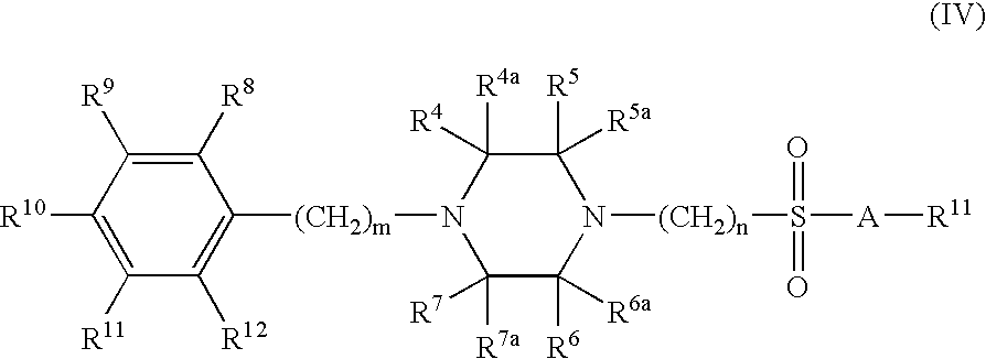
N1([(CH2)m]C2=C([R12])C([R11])=C([R10])C([R9])=C2[R8])C([R7a])([R7])C([R6])([R6a])N([(CH2)n]S([A][R11])(=O)=O)C([R5])([R5a])C1([R4a])[R4]
